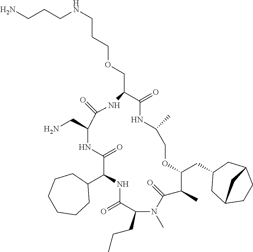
C(C1C(=O)NC(C)COC(CC2CC3CCC(C2)C3)C(C)C(=O)N(C)C(CCC)C(=O)NC(C2CCCCCC2)C(=O)NC(CN)C(=O)N1)OCCCNCCCN
